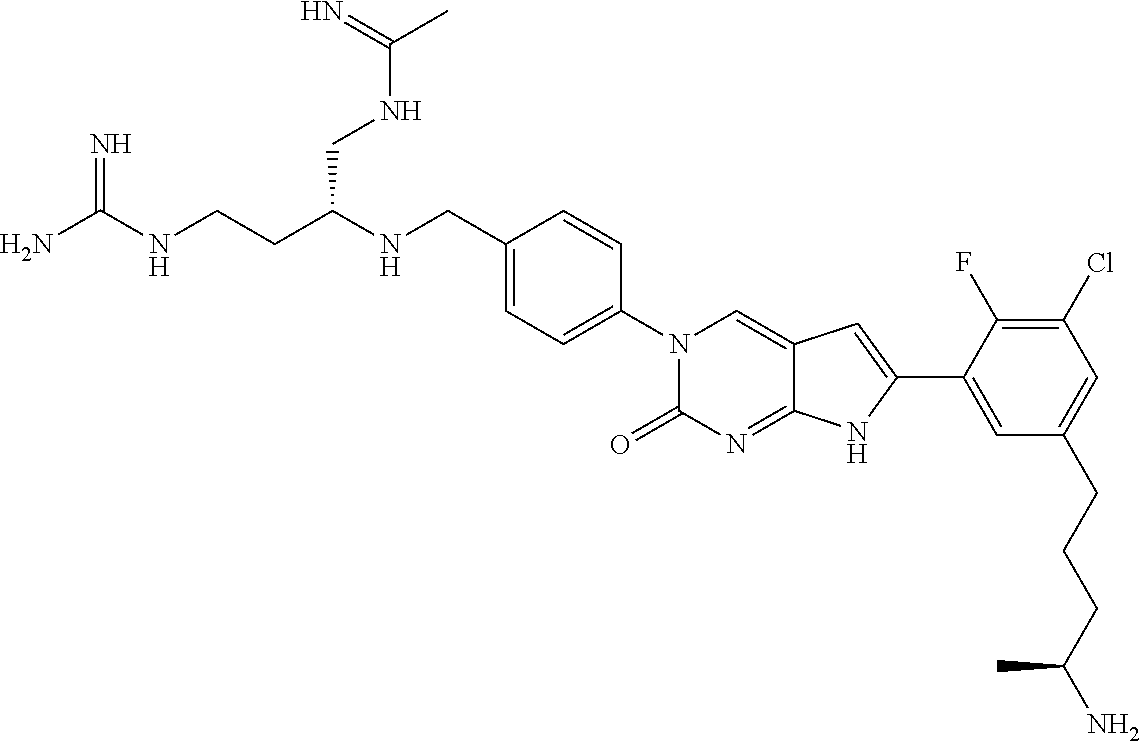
C(CC(NCC1=CC=C(N2C(=O)N=C3C(=C2)C=C(C2=CC(CCCC(N)C)=CC(Cl)=C2F)N3)C=C1)CNC(=N)C)NC(N)=N
